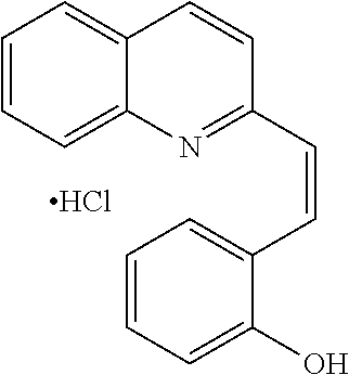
C1=CC=C2C(=C1)C=CC(C=CC1=CC=CC=C1O)=N2.Cl
